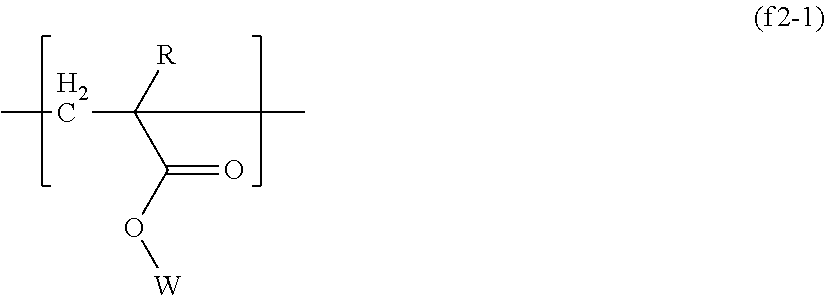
C(C([R])(C(O[W])=O)C)C
